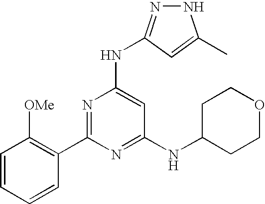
N1N=C(NC2=CC(NC3CCOCC3)=NC(C3=C([OMe])C=CC=C3)=N2)C=C1C
